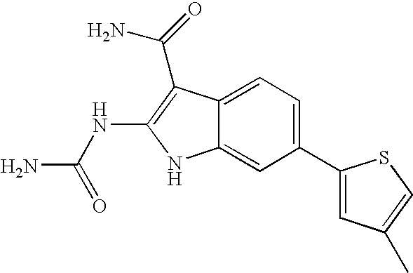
C1(C2=CC(C)=CS2)=CC=C2C(=C1)NC(NC(N)=O)=C2C(N)=O
